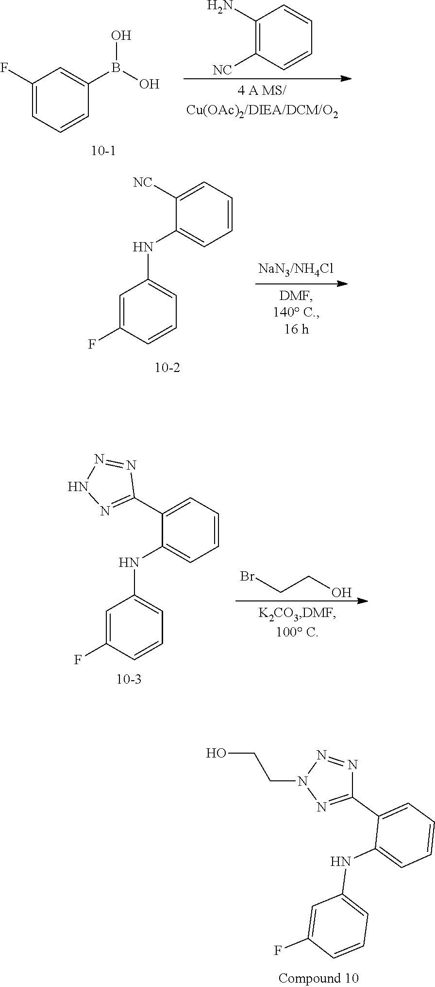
C1(F)=CC=CC(B(O)O)=C1.C1(N)=C([NC])C=CC=C1.C1([NC])=CC=CC=C1NC1=CC=CC(F)=C1.C1(C2=NNN=N2)=CC=CC=C1NC1=CC=CC(F)=C1.C(CO)Br.OCCN1N=C(C2=CC=CC=C2NC2=CC=CC(F)=C2)N=N1
